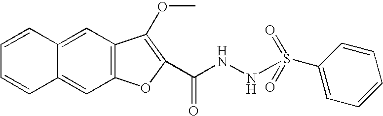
C12=CC3=C(C=C1C=CC=C2)OC(C(NNS(C1=CC=CC=C1)(=O)=O)=O)=C3OC
